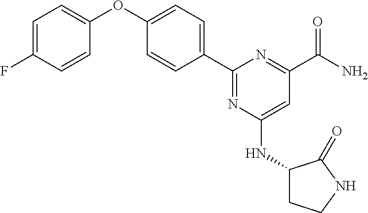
C1(C2=CC=C(OC3=CC=C(F)C=C3)C=C2)=NC(NC2CCNC2=O)=CC(C(=O)N)=N1
